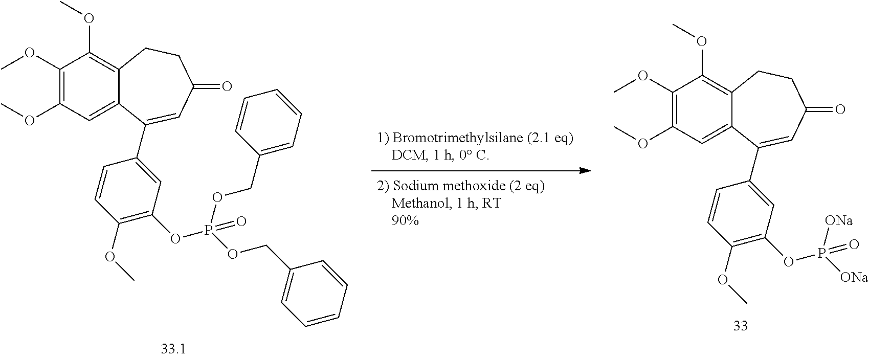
C1(OC)=C(OC)C=C2C(=C1OC)CCC(=O)C=C2C1=CC(OP(OCC2=CC=CC=C2)(OCC2=CC=CC=C2)=O)=C(OC)C=C1.C1(OC)=C(OC)C=C2C(=C1OC)CCC(=O)C=C2C1=CC(OP([ONa])([ONa])=O)=C(OC)C=C1
